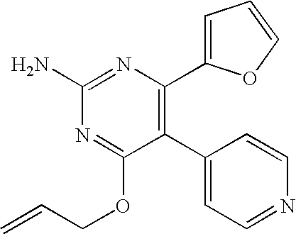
C1(N)=NC(C2=CC=CO2)=C(C2=CC=NC=C2)C(OCC=C)=N1
